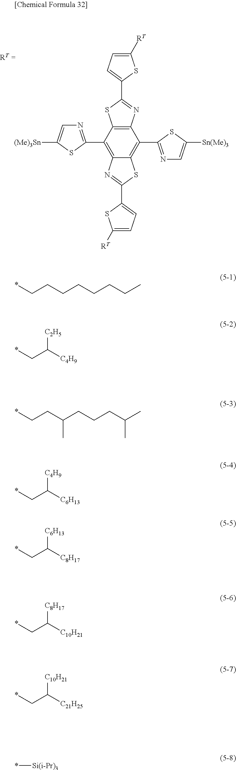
C12=C(C3=NC=C([(Me)3Sn])S3)C3=C(C(C4=NC=C([Sn(Me)3])S4)=C1SC(C1=CC=C([RT])S1)=N2)N=C(C1=CC=C([RT])S1)S3.*CCCCCCCC.*CC([C4H9])[C2H5].*CCC(CCCC(C)C)C.*CC([C6H13])[C4H9].*CC([C8H17])[C6H13].*CC([C10H21])[C8H17].*CC([C21H25])[C10H21].*[Si(i-Pr)3]
